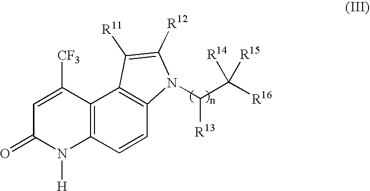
C12=C(C=CC3=C1C([R11])=C([R12])N3C(C([R16])([R15])[R14])[R13])N([H])C(=O)C=C2[CF3]
